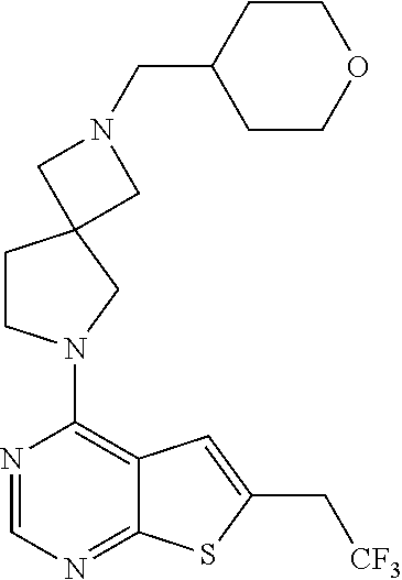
C1(N2CCC3(C2)CN(CC2CCOCC2)C3)=C2C(=NC=N1)SC(C[CF3])=C2
